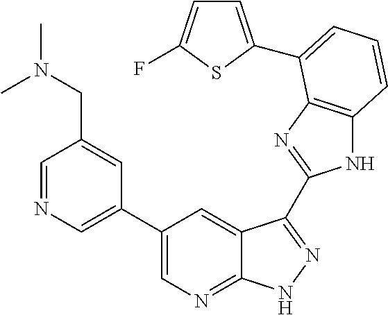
C1(C2=CN=CC(CN(C)C)=C2)=CN=C2C(=C1)C(C1=NC3=C(N1)C=CC=C3C1=CC=C(F)S1)=NN2
